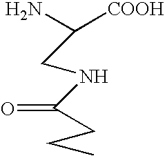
NC([COOH])CNC(CCC)=O
